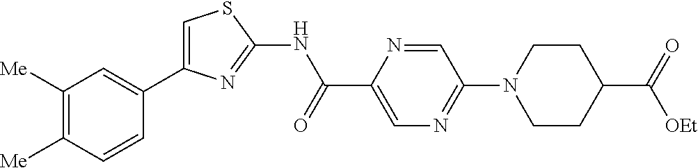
C1([Me])=C([Me])C=CC(C2=CSC(NC(C3=CN=C(N4CCC(C(=O)[OEt])CC4)C=N3)=O)=N2)=C1
